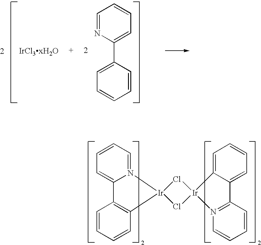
C1=CC=N2C(=C1)C1=C(C=CC=C1)[Ir]21Cl[Ir]2(Cl1)C1=CC=CC=C1C1=N2C=CC=C1.C1=NC(C2=CC=CC=C2)=CC=C1
